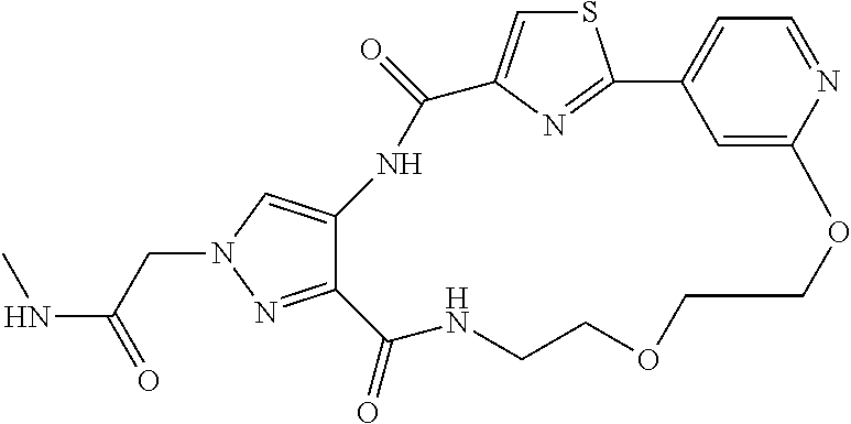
C(C(NC)=O)N1C=C2C(=N1)C(=O)NCCOCCOC1=CC(=CC=N1)C1=NC(=CS1)C(=O)N2
